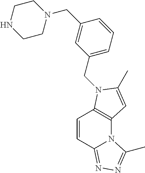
C12=C(N(CC3=CC=CC(CN4CCNCC4)=C3)C(C)=C1)C=CC1=NN=C(C)N21
